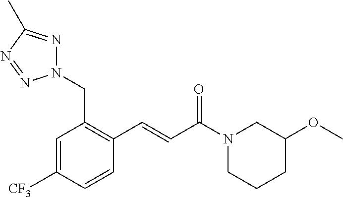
N1(CC2=C(C=CC(N3CCCC(OC)C3)=O)C=CC([CF3])=C2)N=C(C)N=N1
